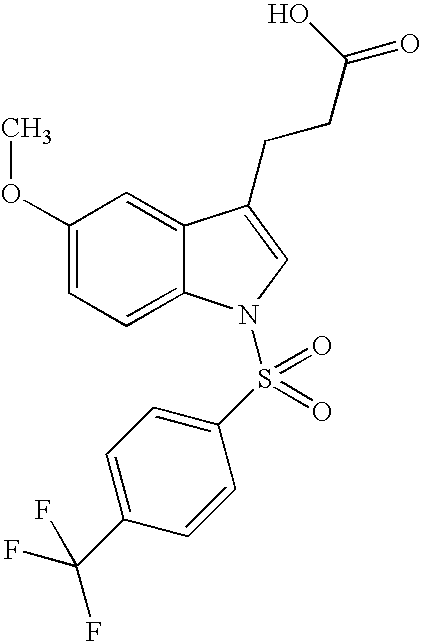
C1(OC)=CC=C2C(=C1)C(CCC(=O)O)=CN2S(C1=CC=C(C(F)(F)F)C=C1)(=O)=O
